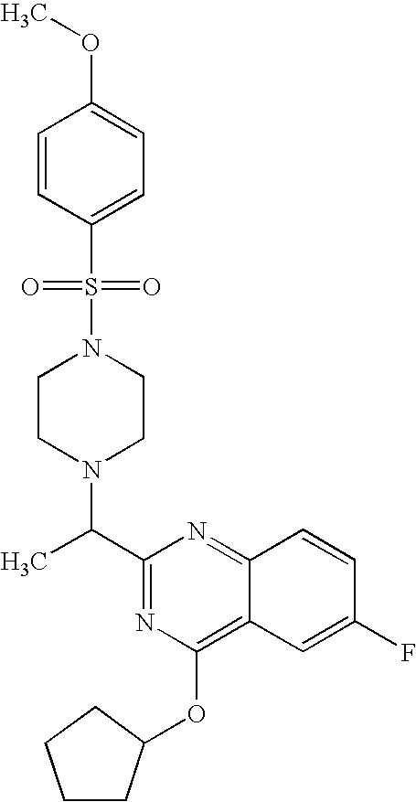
C1(C(C)N2CCN(S(=O)(=O)C3=CC=C(OC)C=C3)CC2)=NC(OC2CCCC2)=C2C(=N1)C=CC(F)=C2
